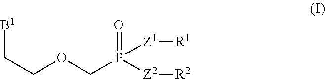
[B1]CCOCP([Z2][R2])(=O)[Z1][R1]
